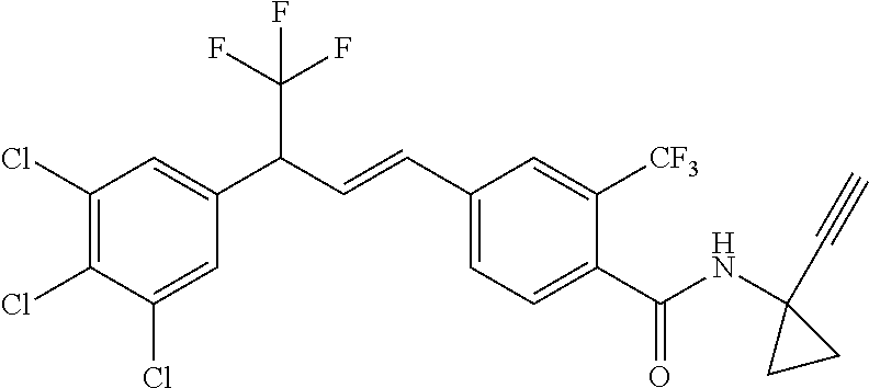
C1(Cl)=CC(C(C=CC2=CC=C(C(NC3(C#C)CC3)=O)C([CF3])=C2)C(F)(F)F)=CC(Cl)=C1Cl
